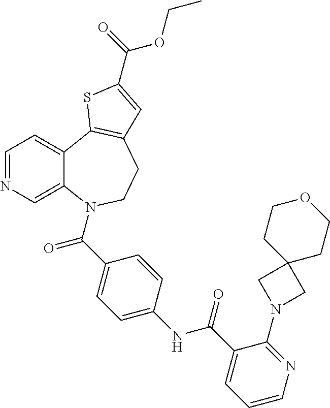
C1=NC=C2C(=C1)C1=C(CCN2C(C2=CC=C(NC(C3=CC=CN=C3N3CC4(C3)CCOCC4)=O)C=C2)=O)C=C(C(=O)OCC)S1
